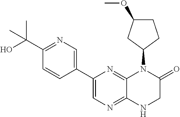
C12=NC=C(C3=CN=C(C(C)(O)C)C=C3)N=C1N(C1CCC(OC)C1)C(=O)CN2
